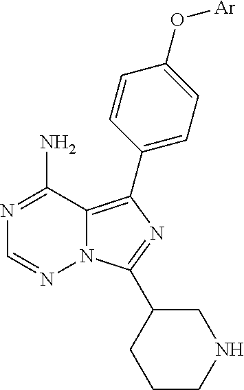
N1=C(N)C2=C(C3=CC=C(O[Ar])C=C3)N=C(C3CCCNC3)N2N=C1
